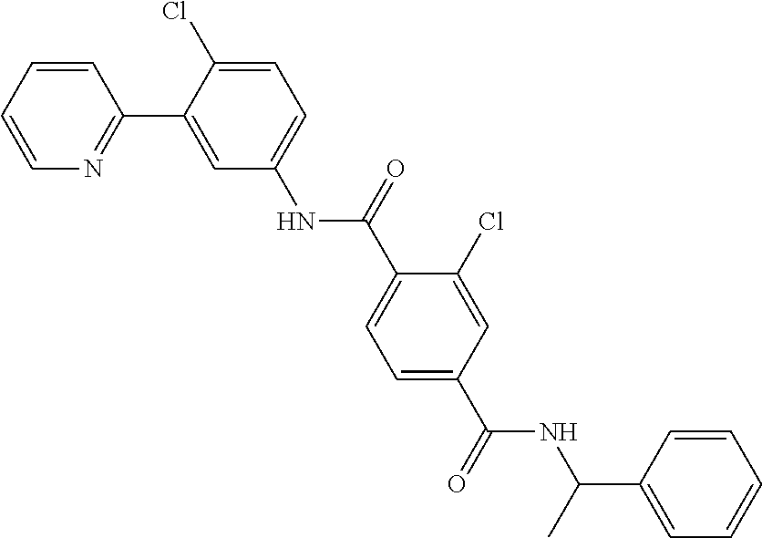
C1=CC=CN=C1C1=CC(NC(C2=CC=C(C(NC(C3=CC=CC=C3)C)=O)C=C2Cl)=O)=CC=C1Cl
